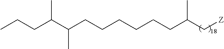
C(CCCCCCC(C[Z])C)(C(CCC)C)C
